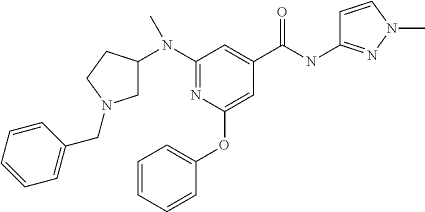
C1(N(C2CN(CC3=CC=CC=C3)CC2)C)=NC(OC2=CC=CC=C2)=CC(C(NC2=NN(C)C=C2)=O)=C1
